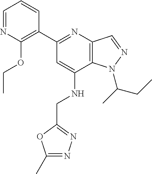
C1=NC(OCC)=C(C2=NC3=C(C(NCC4=NN=C(C)O4)=C2)N(C(C)CC)N=C3)C=C1
